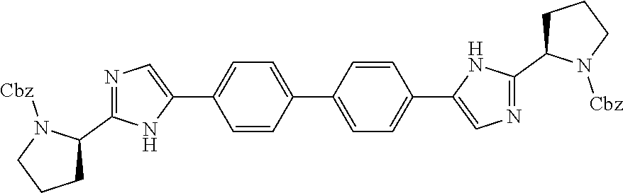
C1=CC(C2=CC=C(C3=CN=C(C4CCCN4[Cbz])N3)C=C2)=CC=C1C1=CN=C(C2N([Cbz])CCC2)N1
